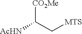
[CO2Me]C(C[MTS])[AcHN]
